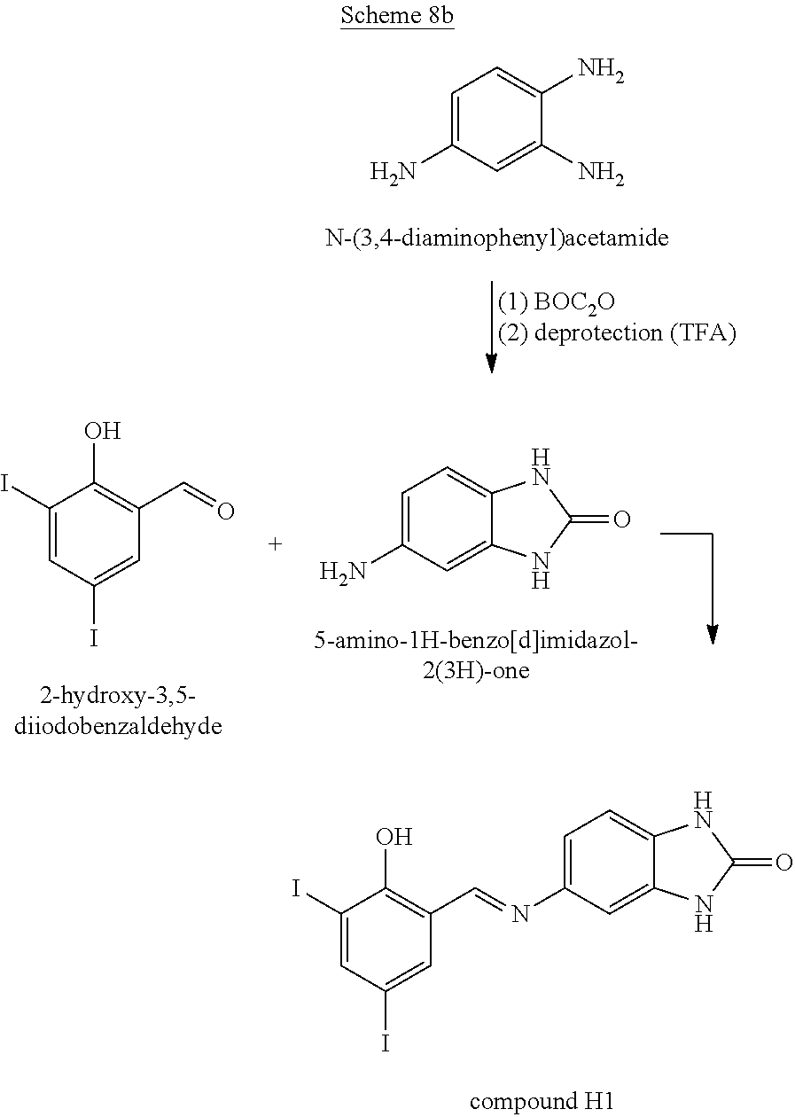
C1=C(N)C=C(N)C(N)=C1.C1=C(N)C=C2C(=C1)NC(=O)N2.O=CC1=C(O)C(I)=CC(I)=C1.C1=C(N=CC2=C(O)C(I)=CC(I)=C2)C=C2C(=C1)NC(=O)N2
